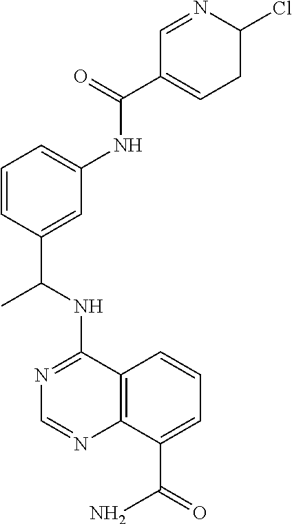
N(C1=NC=NC2=C1C=CC=C2C(=O)N)C(C1=CC(NC(C2=CCC(Cl)N=C2)=O)=CC=C1)C
